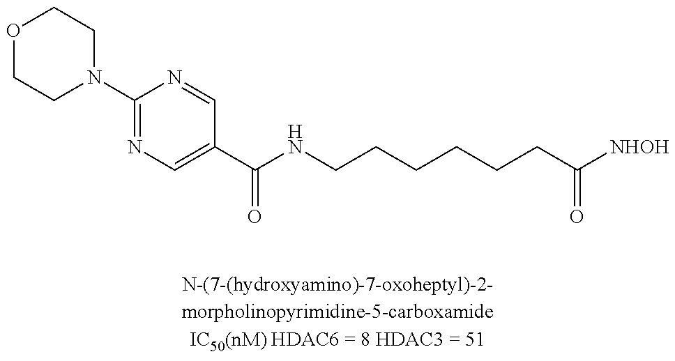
N1(C2=NC=C(C(NCCCCCCC([NHOH])=O)=O)C=N2)CCOCC1
